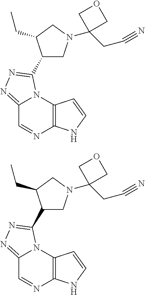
C12=NN=C(C3CN(C4(CC#N)COC4)CC3CC)N1C1=C(N=C2)NC=C1.C12=NN=C(C3CN(C4(CC#N)COC4)CC3CC)N1C1=C(N=C2)NC=C1
